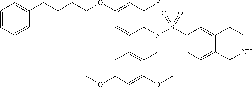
C1(N(S(C2=CC=C3C(=C2)CCNC3)(=O)=O)CC2=CC=C(OC)C=C2OC)=C(F)C=C(OCCCCC2=CC=CC=C2)C=C1
